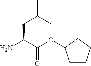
C1CCCC1OC(C(N)CC(C)C)=O
